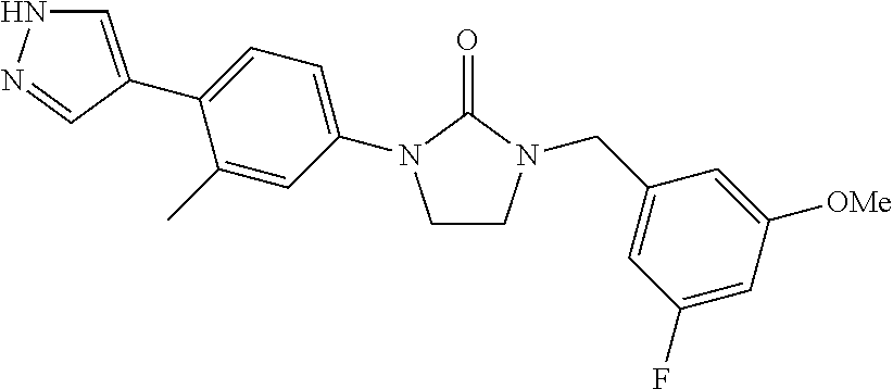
C1(C)=CC(N2CCN(CC3=CC(F)=CC([OMe])=C3)C2=O)=CC=C1C1=CNN=C1
